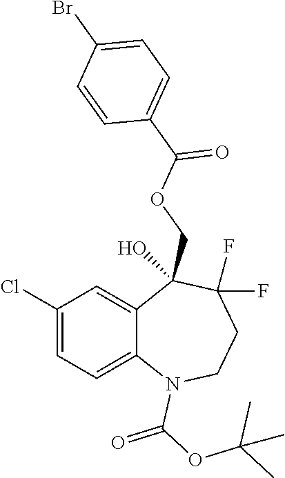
C1(Cl)=CC=C2C(=C1)C(COC(C1=CC=C(Br)C=C1)=O)(O)C(F)(F)CCN2C(OC(C)(C)C)=O
